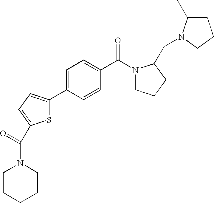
C1C(C)N(CC2N(C(C3=CC=C(C4=CC=C(C(=O)N5CCCCC5)S4)C=C3)=O)CCC2)CC1
